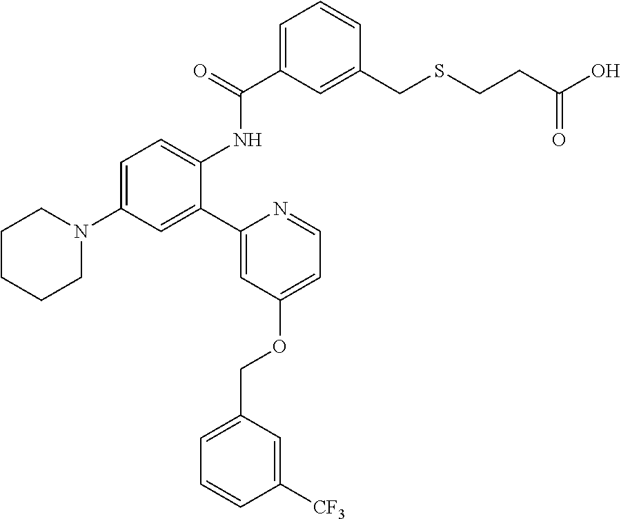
C1CCCN(C2=CC=C(NC(C3=CC=CC(CSCCC(O)=O)=C3)=O)C(C3=CC(OCC4=CC=CC([CF3])=C4)=CC=N3)=C2)C1
